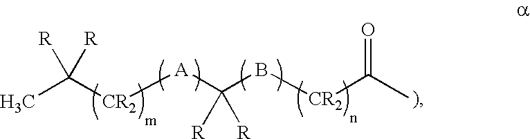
CC([CR2][A]C([R])([R])B[CR2]C(C)=O)([R])[R]
